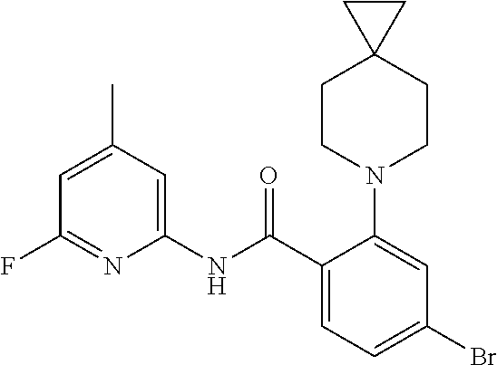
C1(F)=NC(NC(C2=CC=C(Br)C=C2N2CCC3(CC2)CC3)=O)=CC(C)=C1
